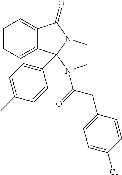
C1=CC=C2C(=C1)C1(C3=CC=C(C)C=C3)N(C2=O)CCN1C(=O)CC1=CC=C(Cl)C=C1
